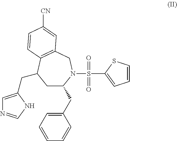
C1C(CC2=CC=CC=C2)N(S(=O)(=O)C2=CC=CS2)CC2=C(C1CC1=CN=CN1)C=CC([CN])=C2
